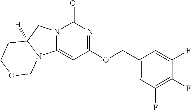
C1(F)=C(F)C=C(COC2=NC(=O)N3C(=C2)N2C([H])(C3)CCOC2)C=C1F
